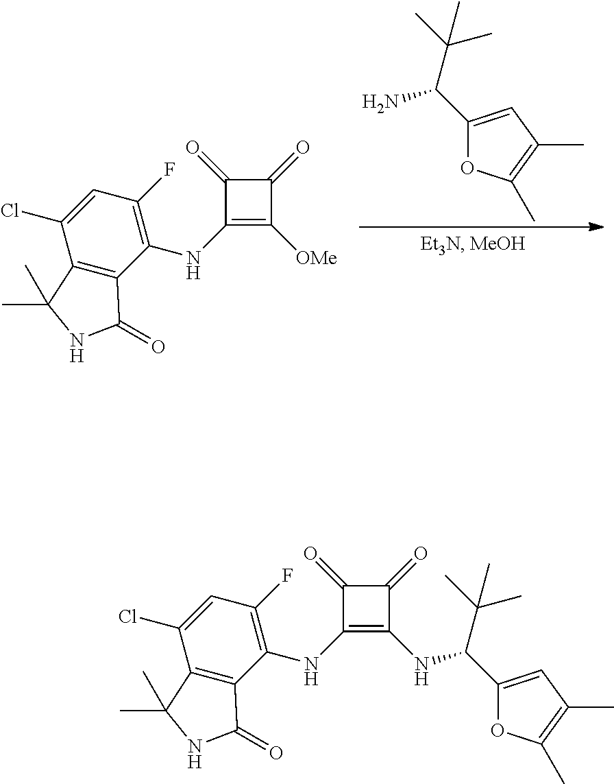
C1(C(C(C)(C)C)N)=CC(C)=C(C)O1.C1(NC2=C(F)C=C(Cl)C3=C2C(=O)NC3(C)C)=C([OMe])C(=O)C1=O.C1(NC2=C(F)C=C(Cl)C3=C2C(=O)NC3(C)C)=C(NC(C2=CC(C)=C(C)O2)C(C)(C)C)C(=O)C1=O
